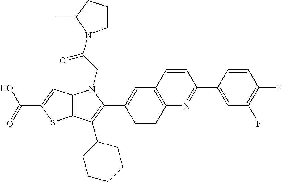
C(C1=CC2=C(S1)C(C1CCCCC1)=C(C1=CC3=C(C=C1)N=C(C1=CC(F)=C(F)C=C1)C=C3)N2CC(N1CCCC1C)=O)(=O)O
